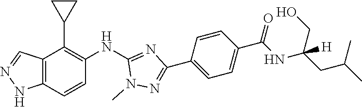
C12=C(C=CC(NC3=NC(C4=CC=C(C(=O)NC(CO)(CC(C)C)[H])C=C4)=NN3C)=C1C1CC1)NN=C2
